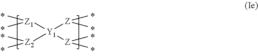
[Z1]([Y1]([Z2](C)C)([Z](C)C)[Z](C)C)(C)C
